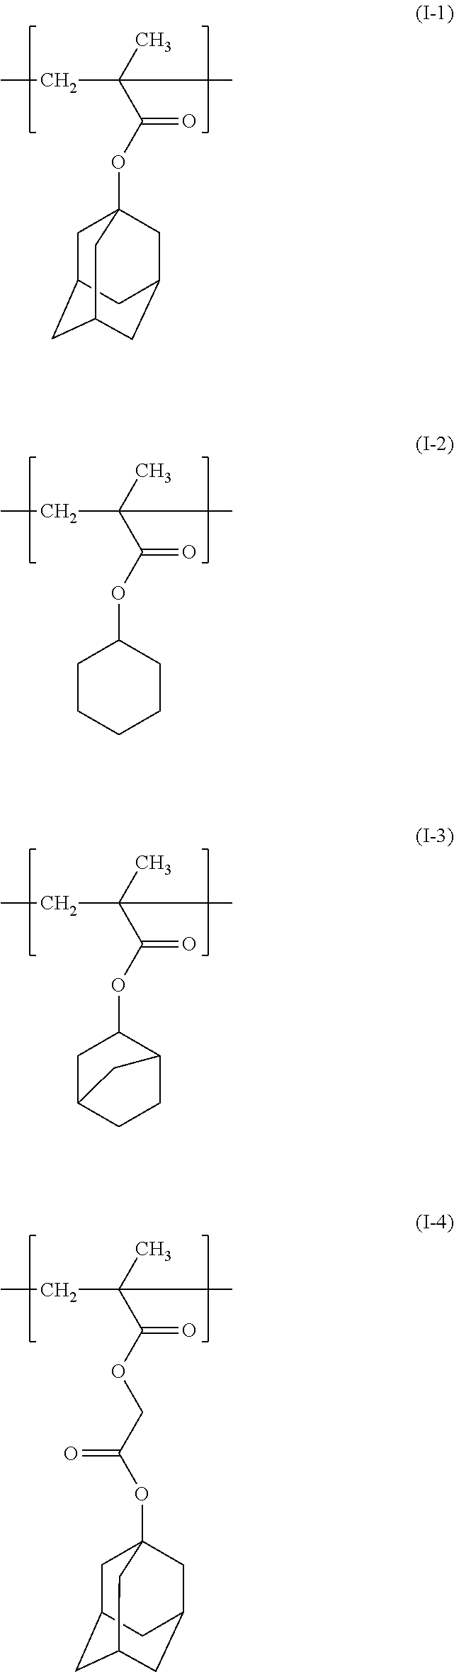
C1C2CC3CC(CC1(OC(C(C)(CC)C)=O)C3)C2.C1(OC(C(C)(CC)C)=O)CCCCC1.C1(OC(C(C)(CC)C)=O)CC2CCC1C2.C(OC(C(C)(CC)C)=O)C(OC12CC3CC(CC(C1)C3)C2)=O
